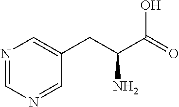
N1=CN=CC(CC(C(=O)O)N)=C1
